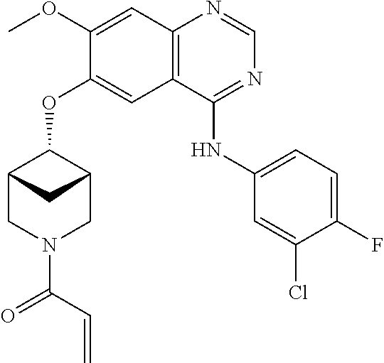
C(=C)C(=O)N1CC2C(OC3=CC4=C(N=CN=C4NC4=CC=C(F)C(Cl)=C4)C=C3OC)C(C1)C2
